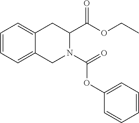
C1=CC=C2C(=C1)CC(C(=O)OCC)N(C(=O)OC1=CC=CC=C1)C2
